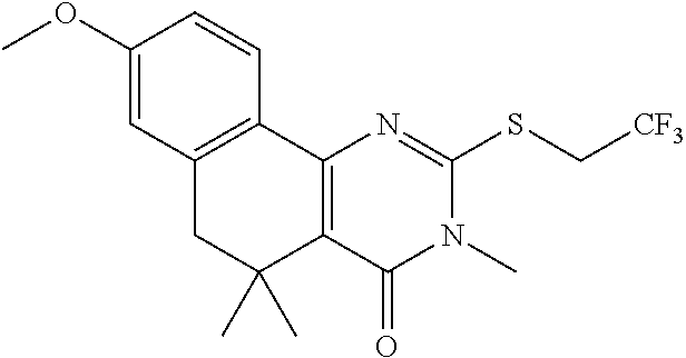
C1(OC)=CC2=C(C=C1)C1=C(C(C)(C)C2)C(=O)N(C)C(SC[CF3])=N1
